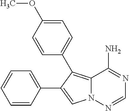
C1=CC(C2=CN3C(=C2C2=CC=C(OC)C=C2)C(N)=NC=N3)=CC=C1
